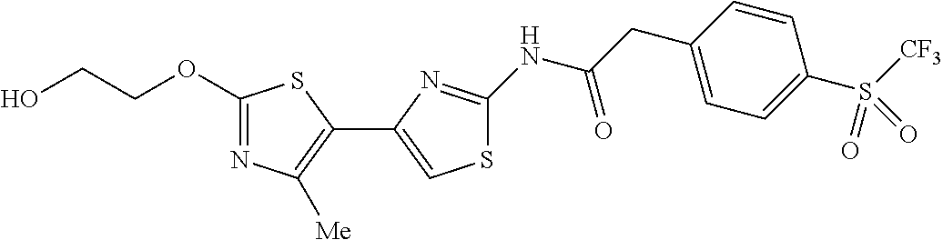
C1(OCCO)=NC([Me])=C(C2=CSC(NC(CC3=CC=C(S([CF3])(=O)=O)C=C3)=O)=N2)S1
